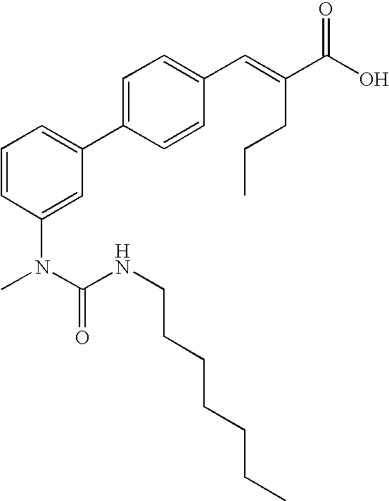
C1=CC(N(C(NCCCCCCC)=O)C)=CC(C2=CC=C(C=C(C(O)=O)CCC)C=C2)=C1
